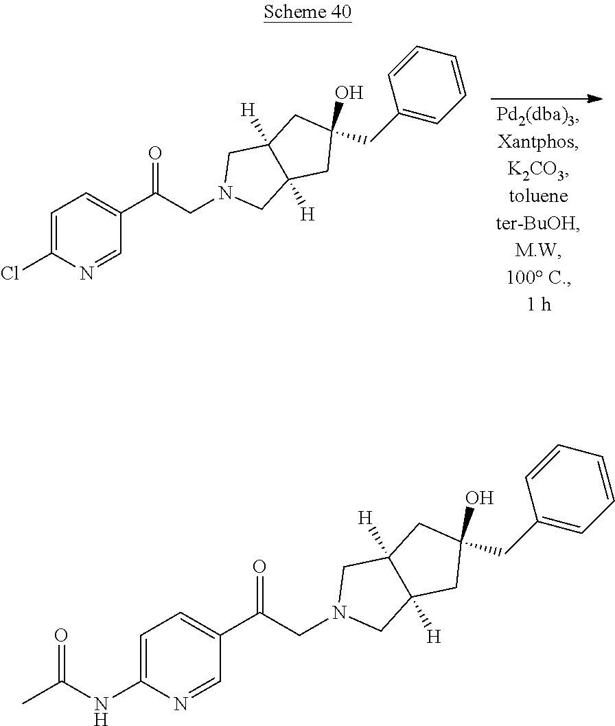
C1=NC(NC(C)=O)=CC=C1C(CN1CC2([H])C([H])(C1)CC(CC1=CC=CC=C1)(O)C2)=O.C1=NC(Cl)=CC=C1C(CN1CC2([H])C([H])(C1)CC(CC1=CC=CC=C1)(O)C2)=O
